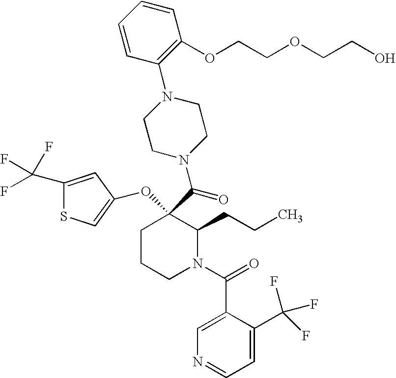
C1CCN(C(=O)C2=CN=CC=C2C(F)(F)F)C(CCC)C1(C(N1CCN(C2=C(OCCOCCO)C=CC=C2)CC1)=O)OC1=CSC(C(F)(F)F)=C1
